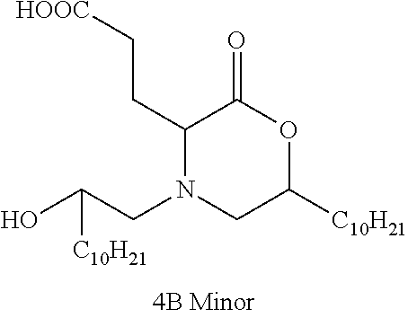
C1(CC[COOH])N(CC(O)[C10H21])CC([C10H21])OC1=O
